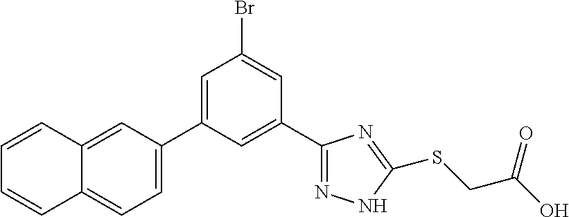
C1(C2=NNC(SCC(O)=O)=N2)=CC(C2=CC=C3C(=C2)C=CC=C3)=CC(Br)=C1
